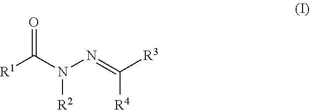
[R2]N(N=C([R3])[R4])C([R1])=O
